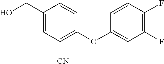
C1(CO)=CC([CN])=C(OC2=CC(F)=C(F)C=C2)C=C1
